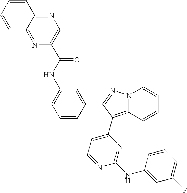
N(C1=CC=CC(C2=NN3C(=C2C2=CC=NC(NC4=CC(F)=CC=C4)=N2)C=CC=C3)=C1)C(=O)C1=CN=C2C(=N1)C=CC=C2
